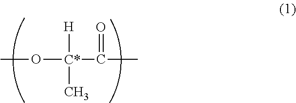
O([C*](C(C)=O)([H])C)C
